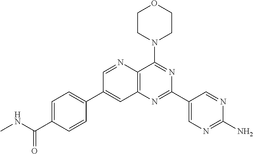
C1=C(C(NC)=O)C=CC(C2=CC3=C(C(N4CCOCC4)=NC(C4=CN=C(N)N=C4)=N3)N=C2)=C1
